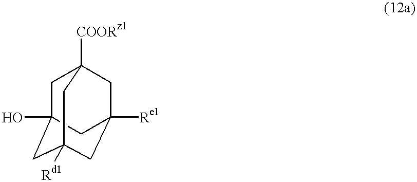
C1C2(O)CC3([Rd1])CC([Re1])(CC1([COORz1])C3)C2
